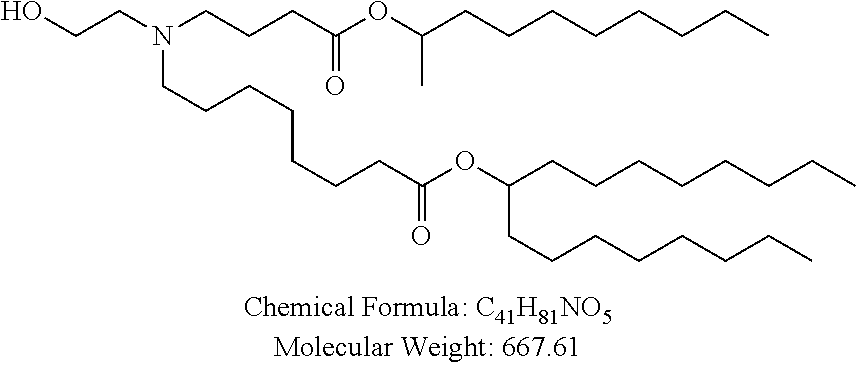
OCCN(CCCC(OC(CCCCCCCC)C)=O)CCCCCCCC(OC(CCCCCCCC)CCCCCCCC)=O
